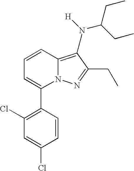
C1=CC2=C(C)C(CC)=NN2C(C2=C(Cl)C=C(Cl)C=C2)=C1.N(C(CC)CC)[H]
